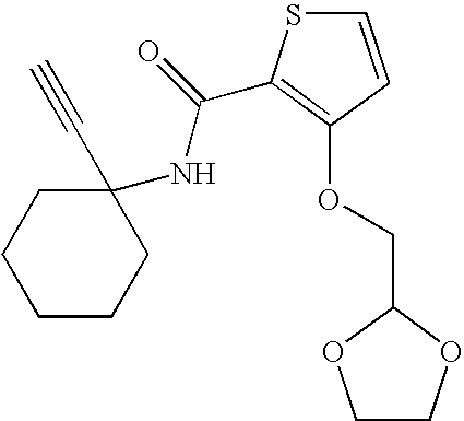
C1(C#C)(NC(=O)C2=C(OCC3OCCO3)C=CS2)CCCCC1
